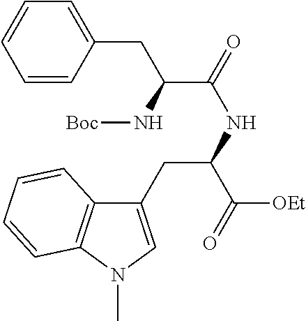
C1(CC(NC(=O)C(N[Boc])CC2=CC=CC=C2)C(=O)[OEt])=CN(C)C2=C1C=CC=C2
